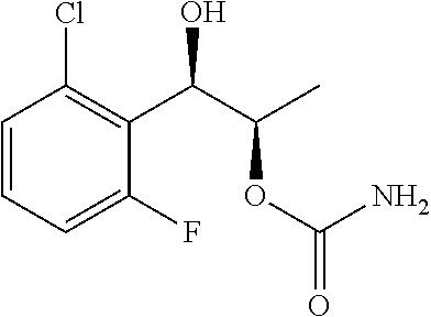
C1=CC=C(F)C(C(C(C)OC(N)=O)O)=C1Cl
